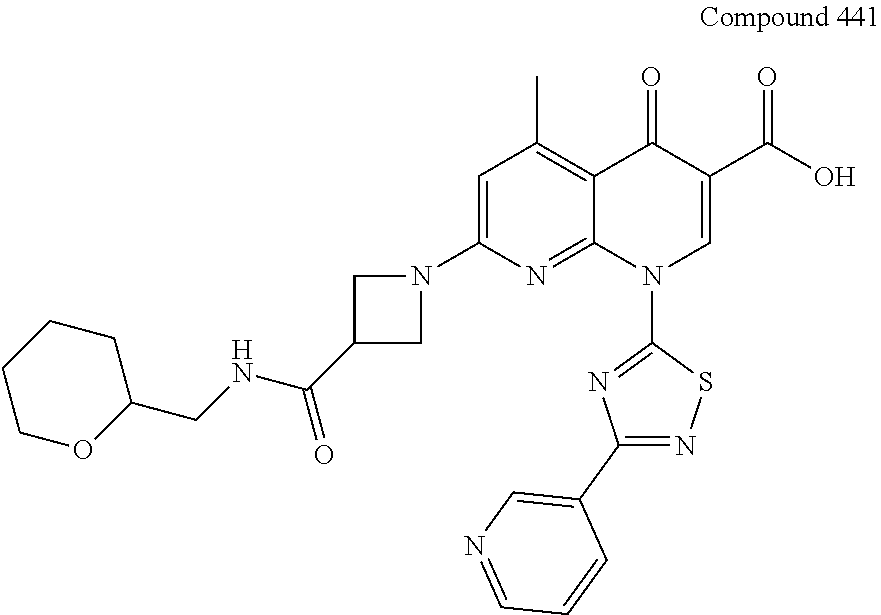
C1=C(N2CC(C(NCC3CCCCO3)=O)C2)N=C2C(=C1C)C(=O)C(C(O)=O)=CN2C1=NC(C2=CN=CC=C2)=NS1
